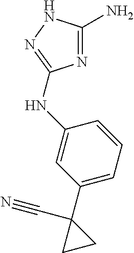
N1=C(N)NN=C1NC1=CC(C2(C#N)CC2)=CC=C1
